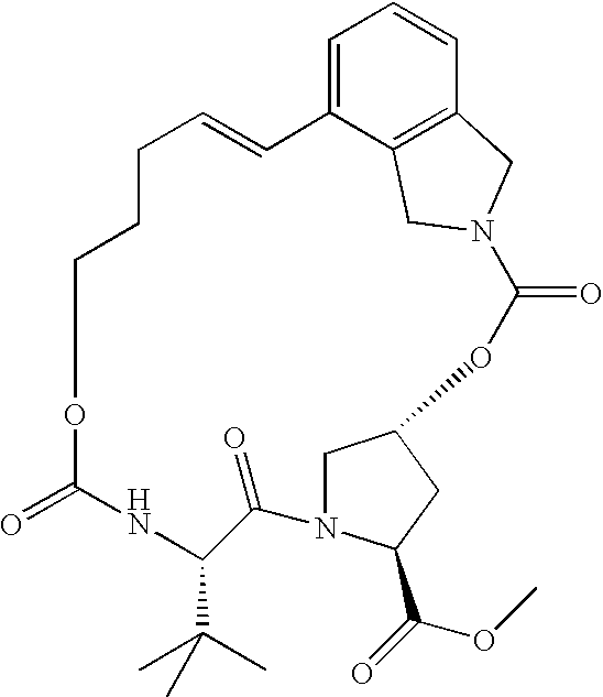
C1=CCCCOC(=O)NC(C(C)(C)C)C(=O)N2CC(CC2C(=O)OC)OC(=O)N2CC3=C(C=CC=C13)C2
